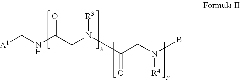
N(C(CN(C(CN(B)[R4])=O)[R3])=O)C[A1]
